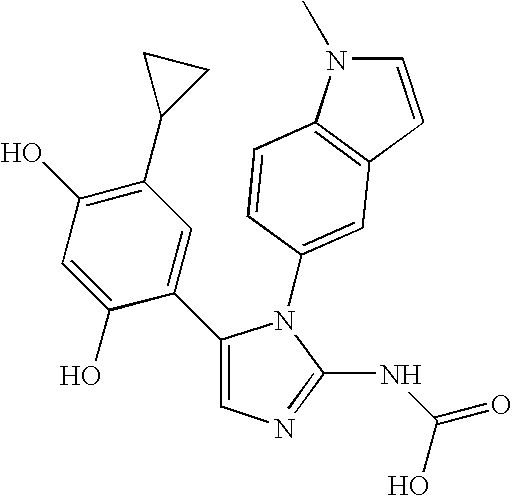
C1(C2=CC(C3CC3)=C(O)C=C2O)=CN=C(NC(=O)O)N1C1=CC2=C(N(C)C=C2)C=C1
